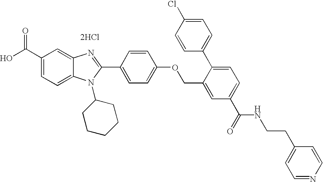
OC(C1=CC=C2C(=C1)N=C(C1=CC=C(OCC3=CC(C(=O)NCCC4=CC=NC=C4)=CC=C3C3=CC=C(Cl)C=C3)C=C1)N2C1CCCCC1)=O.[2HCl]
